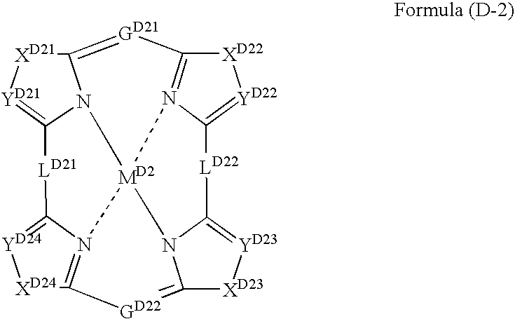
[LD21]1C2=[YD24][XD24]C3=N2[MD2]24N5C(=[GD21]C6=N2C(=[YD22][XD22]6)[LD22]C2=[YD23][XD23]C(=[GD22]3)N42)[XD21][YD21]=C15
